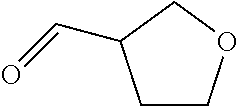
C1COCC1C=O
